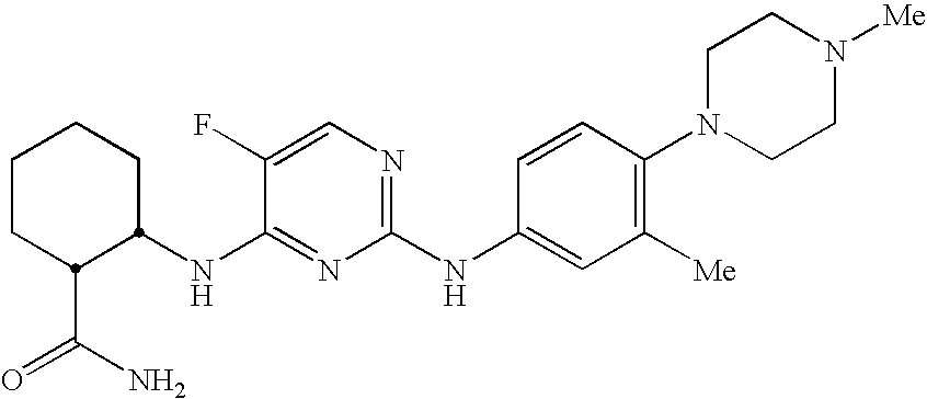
N(C1=NC(NC2=CC([Me])=C(N3CCN([Me])CC3)C=C2)=NC=C1F)C1CCCCC1C(N)=O
